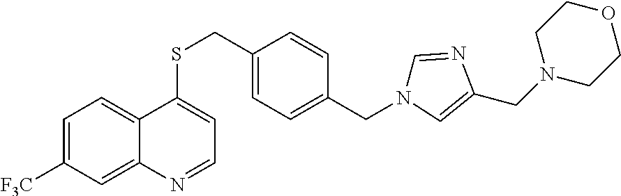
[F3C]C1=CC=C2C(=C1)N=CC=C2SCC1=CC=C(CN2C=NC(CN3CCOCC3)=C2)C=C1
